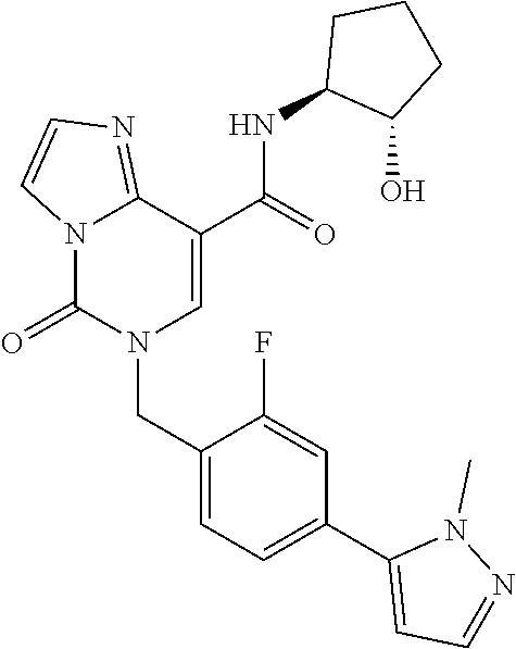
C12=NC=CN1C(=O)N(CC1=CC=C(C3=CC=NN3C)C=C1F)C=C2C(NC1C(O)CCC1)=O
